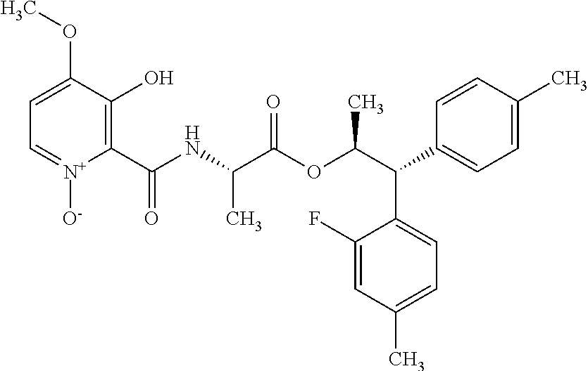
C1=C(OC)C(O)=C(C(NC(C(OC(C(C2=CC=C(C)C=C2)C2=CC=C(C)C=C2F)C)=O)C)=O)[N+]([O-])=C1
